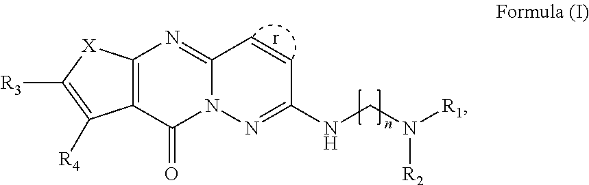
C12=C(C(=O)N3C(=N1)C=CC(NCN([R2])[R1])=N3)C([R4])=C([R3])[X]2
